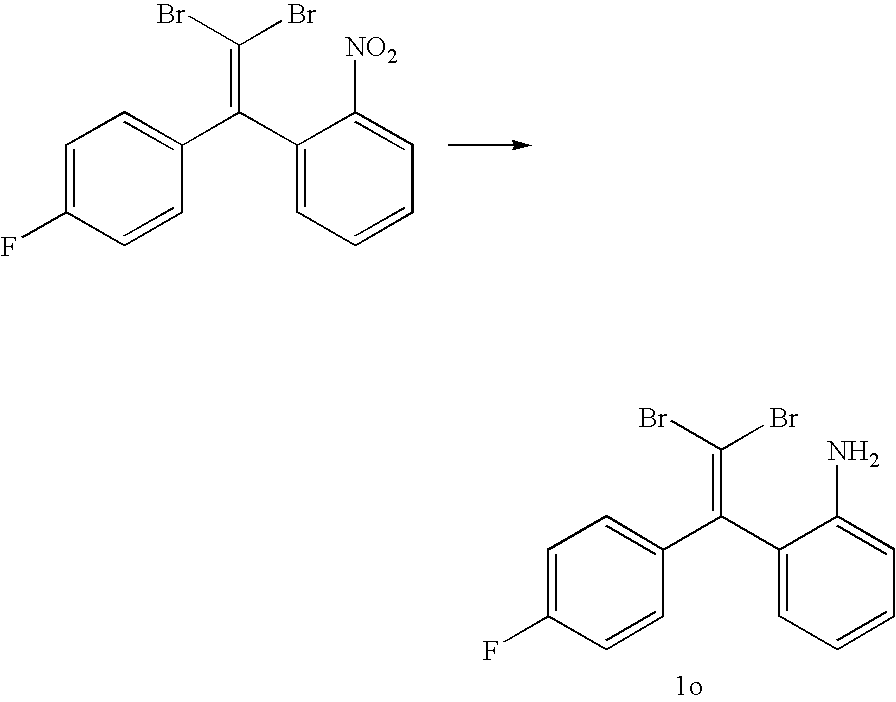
C1=C(F)C=CC(C(C2=CC=CC=C2[NO2])=C(Br)Br)=C1.C1=C(F)C=CC(C(C2=CC=CC=C2N)=C(Br)Br)=C1
